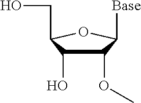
C1(OC)C(O)C(CO)OC1[Base]
